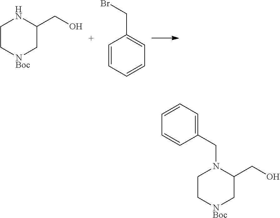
C1C[NBoc]CC(CO)N1.C1=CC=CC=C1CBr.C1C[NBoc]CC(CO)N1CC1=CC=CC=C1
